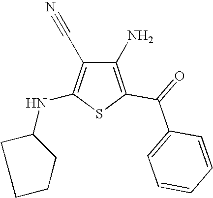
C1(N)=C(C(=O)C2=CC=CC=C2)SC(NC2CCCC2)=C1C#N
